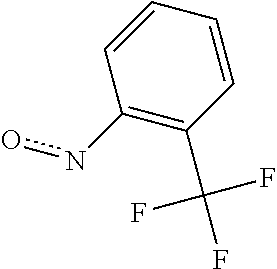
C1(no)=C(C(F)(F)F)C=CC=C1
